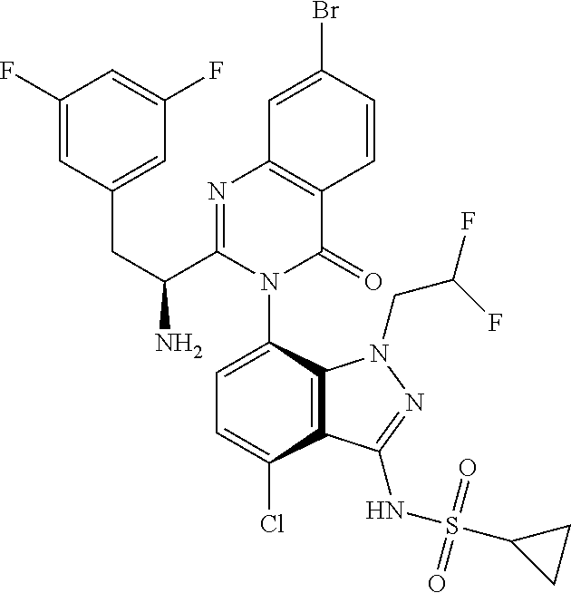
C1=C(Cl)C2=C(C(N3C(=O)C4=C(N=C3C(CC3=CC(F)=CC(F)=C3)N)C=C(Br)C=C4)=C1)N(CC(F)F)N=C2NS(C1CC1)(=O)=O
